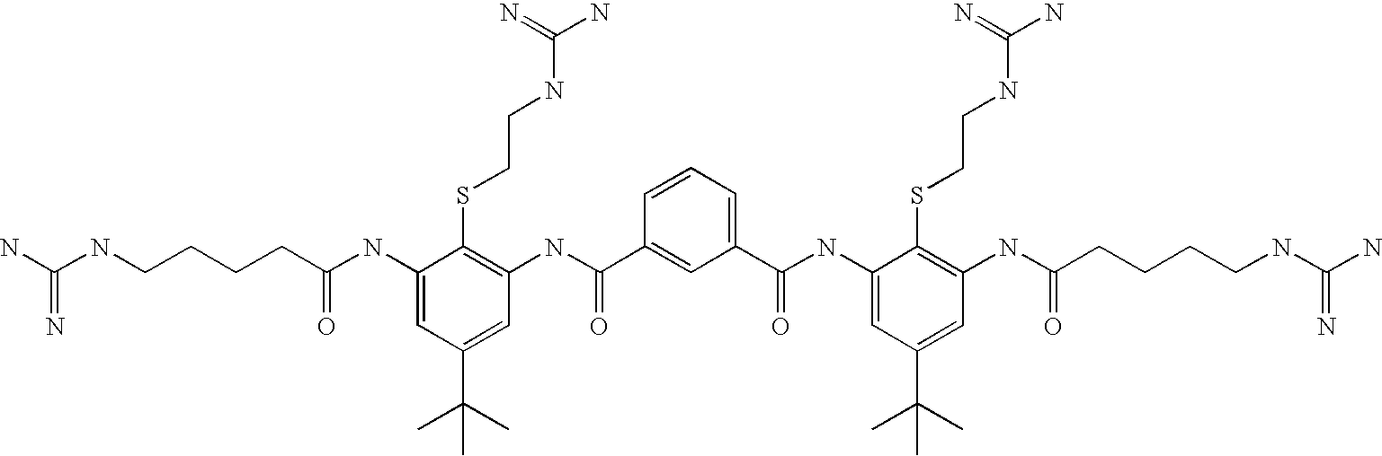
C1(NC(CCCCNC(N)=N)=O)=CC(C(C)(C)C)=CC(NC(C2=CC(C(=O)NC3=CC(C(C)(C)C)=CC(NC(CCCCNC(N)=N)=O)=C3SCCNC(N)=N)=CC=C2)=O)=C1SCCNC(N)=N
